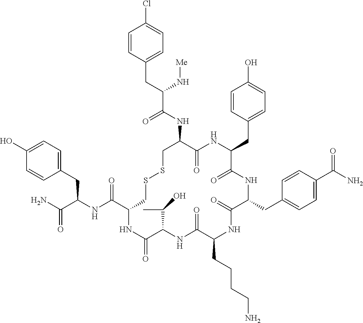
C1=C(O)C=CC(CC(NC(C2CSSCC(NC(C(CC3=CC=C(Cl)C=C3)N[Me])=O)C(=O)NC(CC3=CC=C(O)C=C3)C(=O)NC(CC3=CC=C(C(N)=O)C=C3)C(=O)NC(CCCCN)C(=O)NC(C(C)O)C(=O)N2)=O)C(N)=O)=C1
